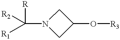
[R1]C(N1CC(O[R3])C1)([R])[R2]
